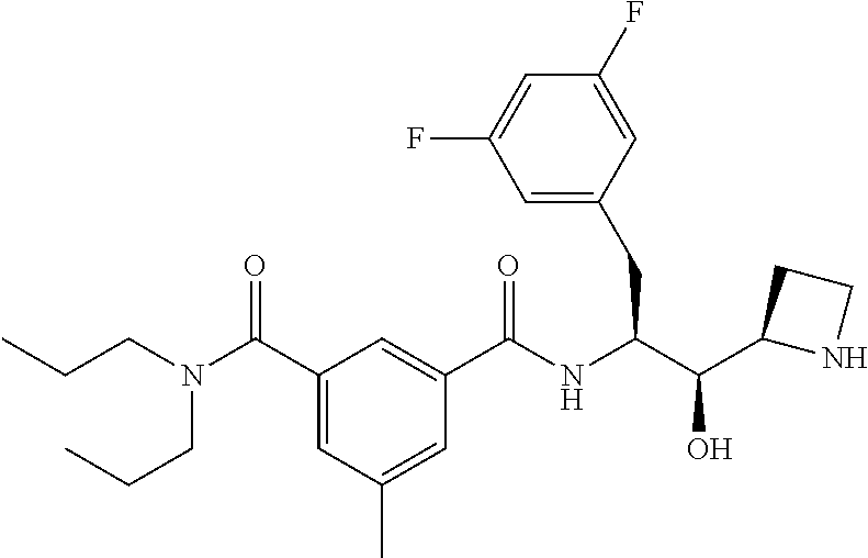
O=C(C1=CC(C)=CC(C(NC(C(C2NCC2)O)CC2=CC(F)=CC(F)=C2)=O)=C1)N(CCC)CCC
